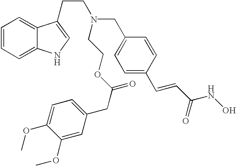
C1=CC(C=CC(NO)=O)=CC=C1CN(CCC1=CNC2=CC=CC=C21)CCOC(=O)CC1=CC=C(OC)C(OC)=C1
